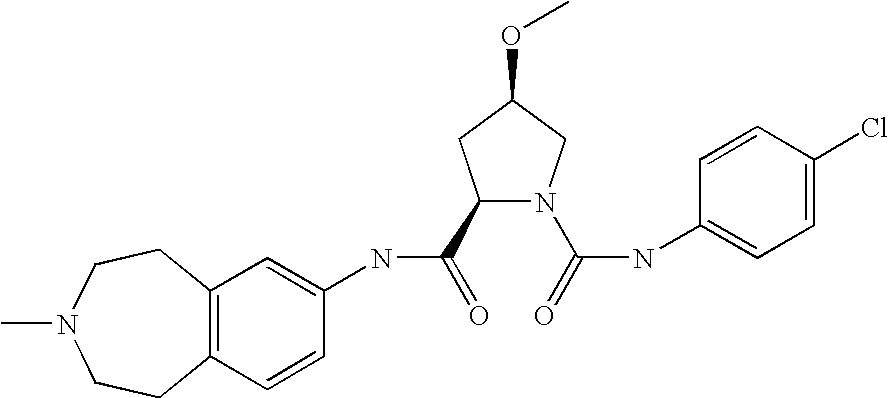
C12=C(C=CC(NC(=O)C3N(C(=O)NC4=CC=C(Cl)C=C4)CC(OC)C3)=C1)CCN(C)CC2
